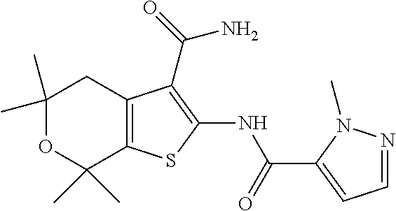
C1(C)(C)OC(C)(C)C2=C(C1)C(C(N)=O)=C(NC(=O)C1=CC=NN1C)S2
